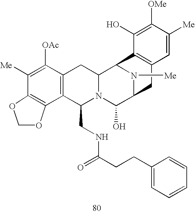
C1([Me])=C([OAc])C2=C(C(CNC(CCC3=CC=CC=C3)=O)N3C(C2)C2N([Me])C(C3O)CC3=C2C(O)=C([OMe])C([Me])=C3)C2=C1OCO2
